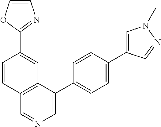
C1=CC2=C(C=C1C1=NC=CO1)C(C1=CC=C(C3=CN(C)N=C3)C=C1)=CN=C2
